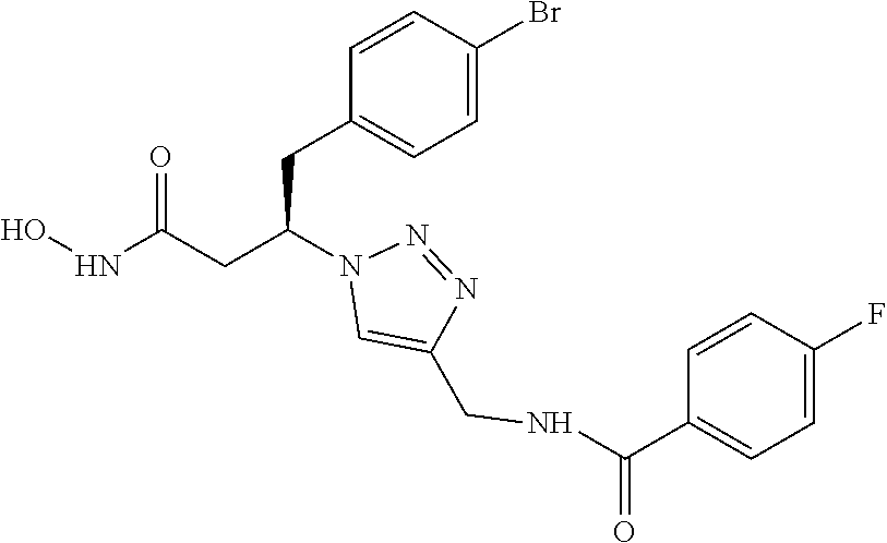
ONC(CC(N1C=C(CNC(C2=CC=C(F)C=C2)=O)N=N1)CC1=CC=C(Br)C=C1)=O
